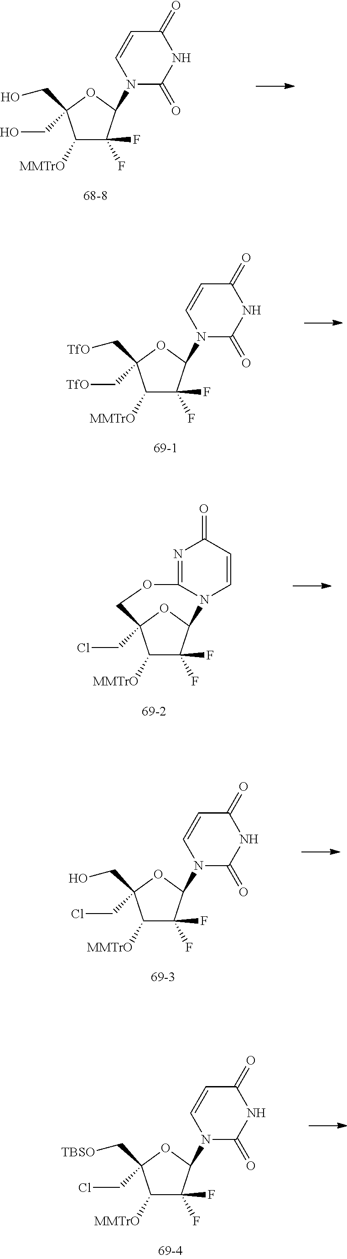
N1(C2C(F)(F)C([MMTrO])C(CO)(CO)O2)C(=O)NC(=O)C=C1.N1(C2C(F)(F)C([MMTrO])C(C[TfO])(C[TfO])O2)C(=O)NC(=O)C=C1.C1([MMTrO])C(F)(F)C2OC1(CCl)COC1=NC(=O)C=CN21.N1(C2C(F)(F)C([MMTrO])C(CCl)(CO)O2)C(=O)NC(=O)C=C1.N1(C2C(F)(F)C([MMTrO])C(CCl)(C[TBSO])O2)C(=O)NC(=O)C=C1
